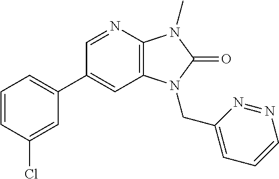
C1(C2=CC=CC(Cl)=C2)=CC2=C(N=C1)N(C)C(=O)N2CC1=CC=CN=N1
